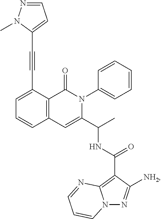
C1=C(C#CC2=CC=NN2C)C2=C(C=C1)C=C(C(C)NC(C1=C3N(N=C1[NH2])C=CC=N3)=O)N(C1=CC=CC=C1)C2=O
